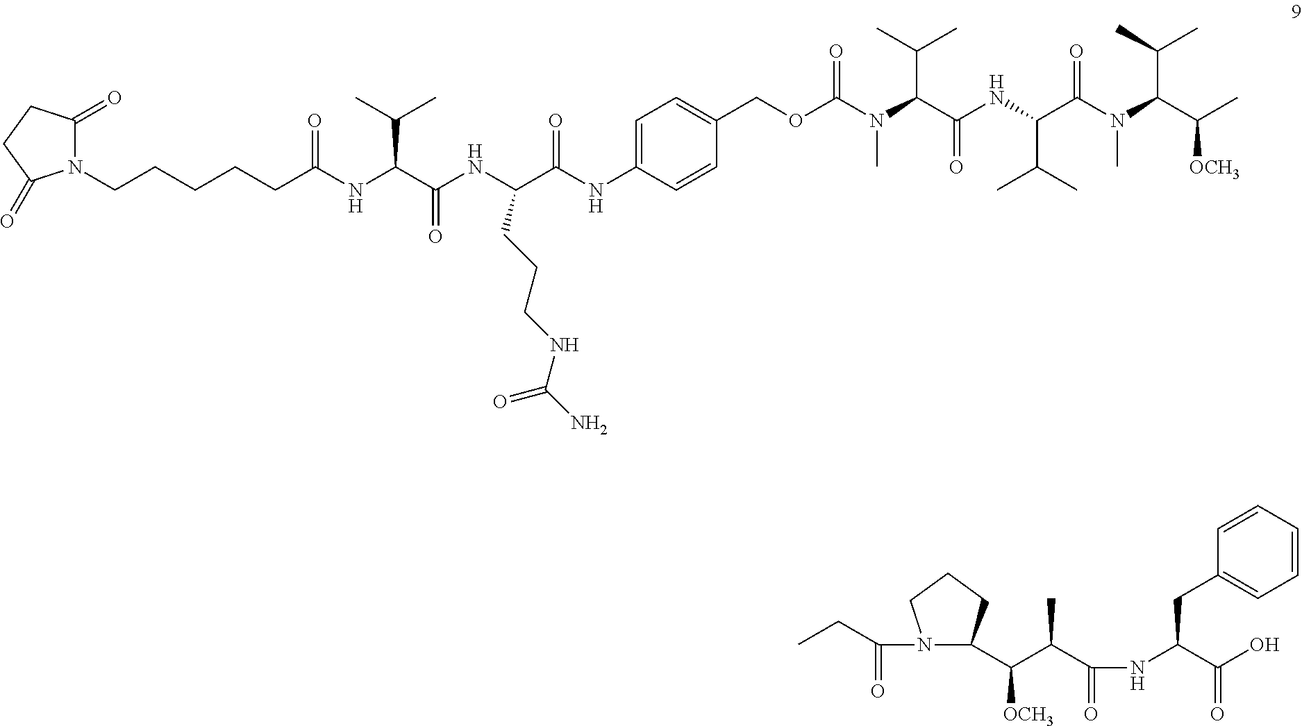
C1(=O)N(CCCCCC(NC(C(NC(C(NC2=CC=C(COC(N(C(C(NC(C(N(C(C(C)[OCH3])C(C)C)C)=O)C(C)C)=O)C(C)C)C)=O)C=C2)=O)CCCNC(N)=O)=O)C(C)C)=O)C(=O)CC1.CCC(=O)N1C(C(C(C(=O)NC(C(=O)O)CC2=CC=CC=C2)C)[OCH3])CCC1
